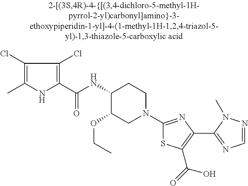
C1(NC(C2=C(Cl)C(Cl)=C(C)N2)=O)C(OCC)CN(C2=NC(C3=NC=NN3C)=C(C(=O)O)S2)CC1
